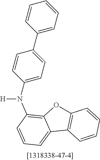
C12=C(C3=CC=CC(N([H])C4=CC=C(C5=CC=CC=C5)C=C4)=C3O1)C=CC=C2
